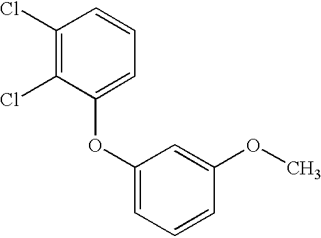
C1(Cl)=C(Cl)C(OC2=CC=CC(OC)=C2)=CC=C1
